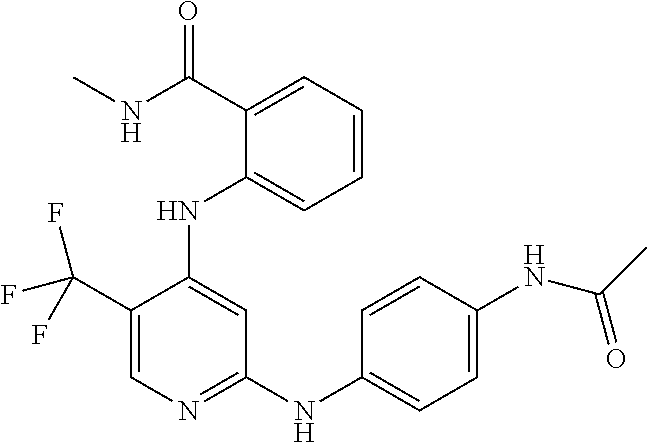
C1(C(F)(F)F)=CN=C(NC2=CC=C(NC(C)=O)C=C2)C=C1NC1=CC=CC=C1C(=O)NC
